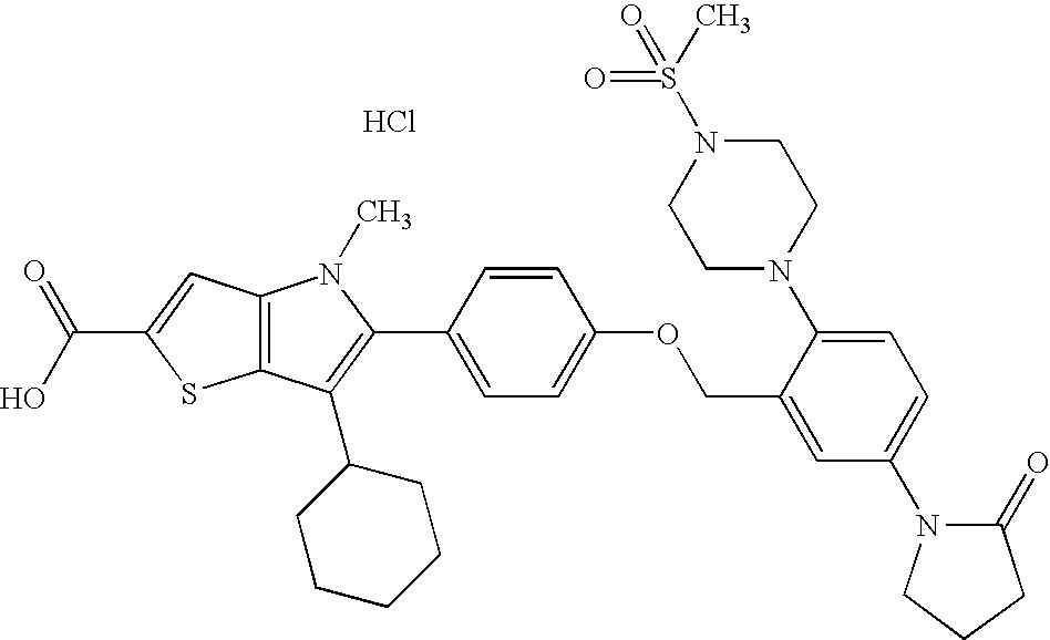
C12=C(C(C3CCCCC3)=C(C3=CC=C(OCC4=CC(N5CCCC5=O)=CC=C4N4CCN(S(=O)(C)=O)CC4)C=C3)N1C)SC(C(O)=O)=C2.Cl
